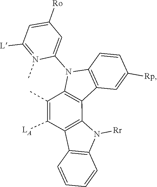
C12=C(C3=C(N1C1=CC([Ro])=CC([L])=N1C)C(C)=C([LA])C1=C3N([Rr])C3=C1C=CC=C3)C=C([Rp])C=C2
